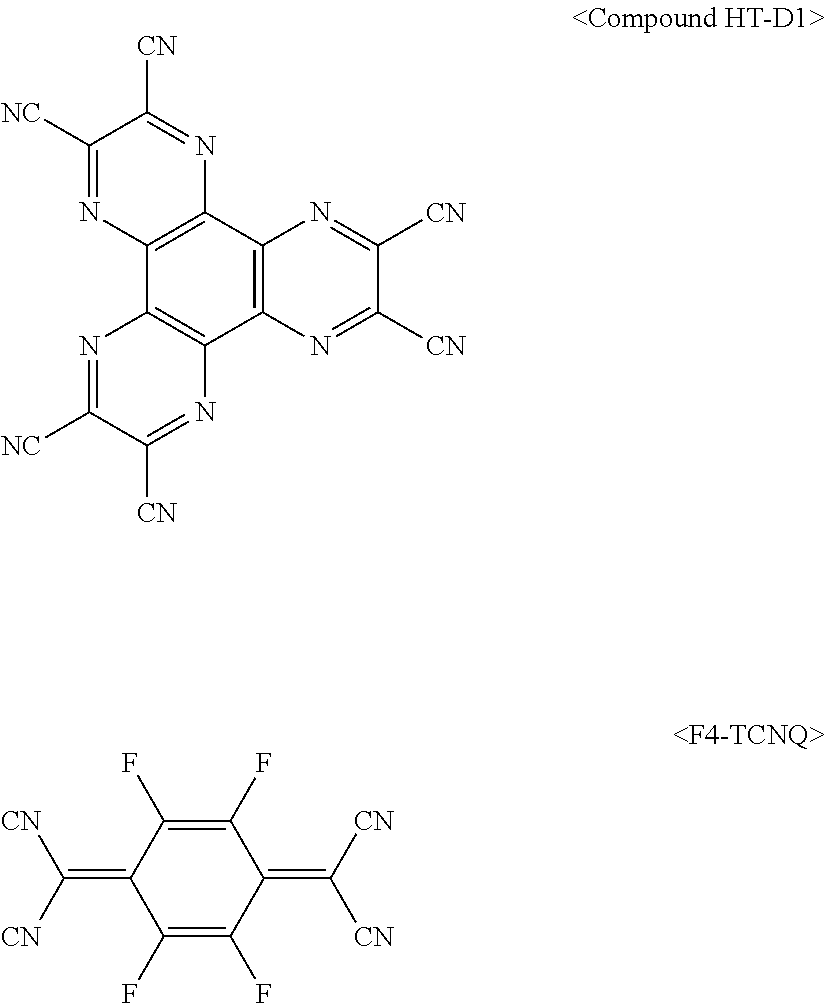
[NC]C1=NC2=C(N=C1[CN])C1=C(C3=C2N=C([NC])C([CN])=N3)N=C([CN])C([CN])=N1.[CN]C(=C1C(F)=C(F)C(=C([CN])[CN])C(F)=C1F)[CN]
